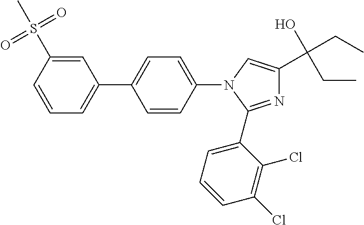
C1(C2=CC=CC(S(C)(=O)=O)=C2)=CC=C(N2C(C3=CC=CC(Cl)=C3Cl)=NC(C(O)(CC)CC)=C2)C=C1
